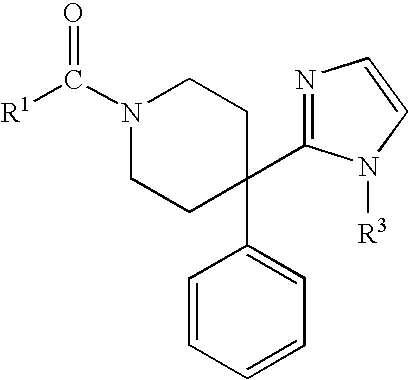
N1(C([R1])=O)CCC(C2=CC=CC=C2)(C2=NC=CN2[R3])CC1
